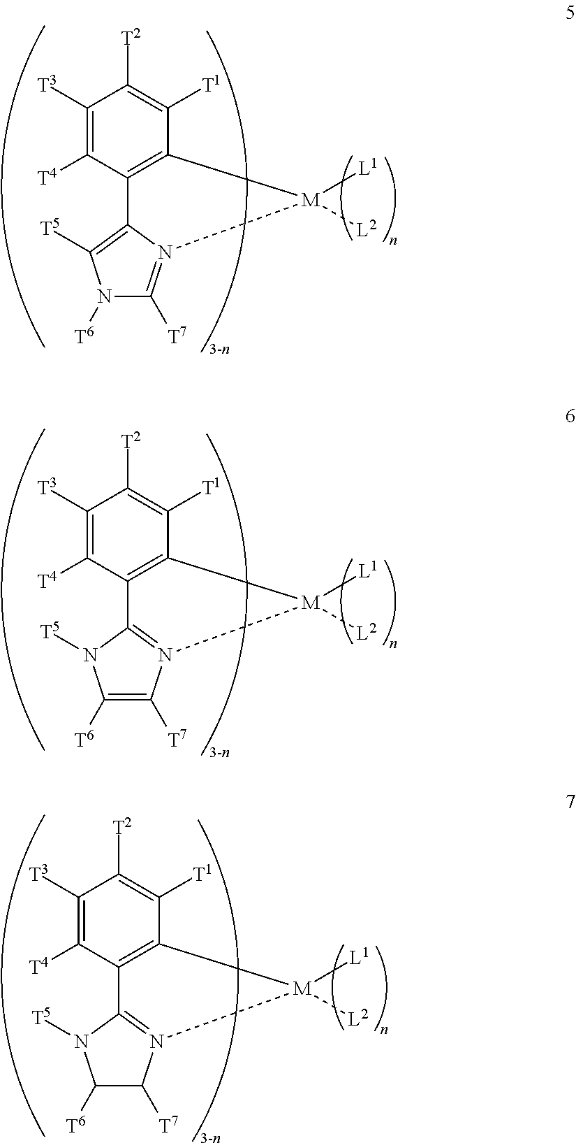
C1([T7])=N2C(=C([T5])N1[T6])C1=C([M]2([L1])[L2])C([T1])=C([T2])C([T3])=C1[T4].C1([T7])=C([T6])N([T5])C2=N1[M]([L1])([L2])C1=C2C([T4])=C([T3])C([T2])=C1[T1].C1([T7])C([T6])N([T5])C2=N1[M]([L1])([L2])C1=C2C([T4])=C([T3])C([T2])=C1[T1]
